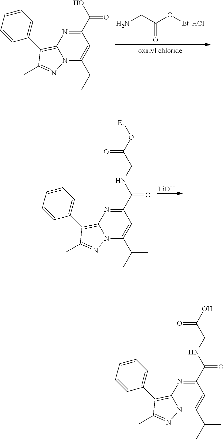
C1(C(=O)O)=NC2=C(C3=CC=CC=C3)C(C)=NN2C(C(C)C)=C1.NCC(O[Et])=O.Cl.[LiOH].C1(C(=O)NCC(O[Et])=O)=NC2=C(C3=CC=CC=C3)C(C)=NN2C(C(C)C)=C1.C1(C(=O)NCC(O)=O)=NC2=C(C3=CC=CC=C3)C(C)=NN2C(C(C)C)=C1
